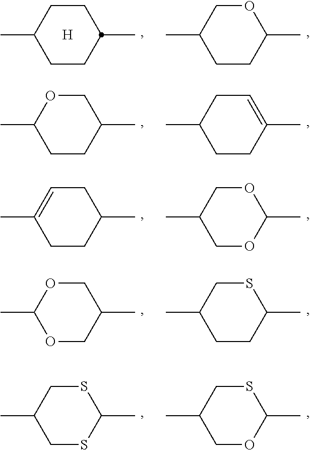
CC1CCC(C)CC1.[H].CC1COC(C)CC1.CC1OCC(C)CC1.CC1CC=C(C)CC1.CC1=CCC(C)CC1.CC1COC(C)OC1.CC1OCC(C)CO1.CC1CSC(C)CC1.CC1CSC(C)SC1.CC1CSC(C)OC1
